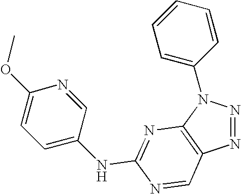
N1=NN(C2=CC=CC=C2)C2=C1C=NC(NC1=CC=C(OC)N=C1)=N2
